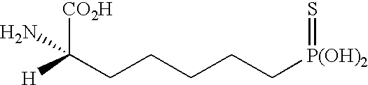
[CO2H]C(CCCCC[P(OH)2]=S)([H])N
